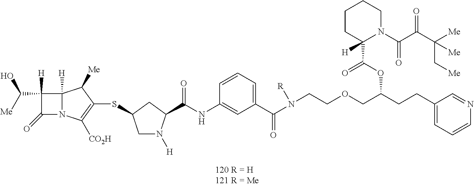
C1([H])(C([Me])O)C(=O)N2C1([H])C([Me])C(SC1CN([H])C(C(=O)NC3=CC(C(N(CCOCC(CCC4=CC=CN=C4)OC(C4([H])N(C(=O)C(=O)C([Me])(C[Me])[Me])CCCC4)=O)[R])=O)=CC=C3)C1)=C2[CO2H]
